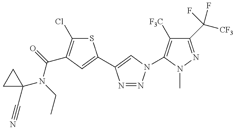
C1(N(C(=O)C2=C(Cl)SC(C3=CN(C4=C([F3C])C(C([CF3])(F)F)=NN4C)N=N3)=C2)CC)(C#N)CC1
